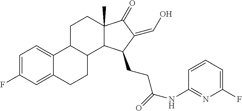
C1=C(F)C=C2C(=C1)C1C(CC2)C2C(C)(CC1)C(=O)C(=CO)C2CCC(=O)NC1=NC(F)=CC=C1
